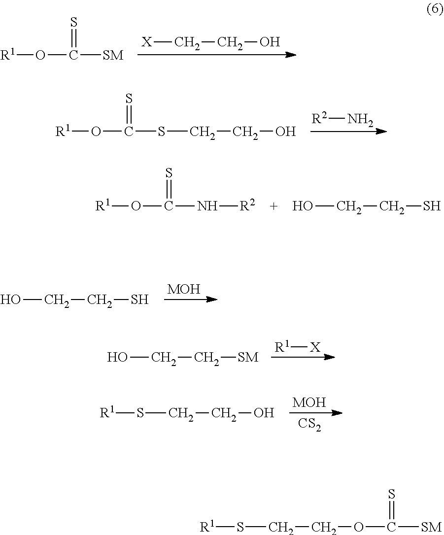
[X]CCO.[R1]OC(=S)[SM].[R2]N.[R1]OC(=S)SCCO.[R1]OC(=S)N[R2].OCCS.[MOH].OCCS.OCC[SM].[R1][X].[MOH].[CS2].[R1]SCCO.[R1]SCCOC([SM])=S
